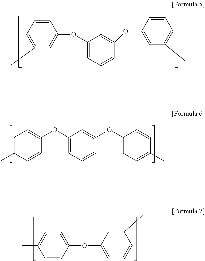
C1(OC2=CC(C)=CC=C2)=CC=CC(OC2=CC(C)=CC=C2)=C1.C1=C(C)C=CC(OC2=CC=CC(OC3=CC=C(C)C=C3)=C2)=C1.C1=C(C)C=CC(OC2=CC=CC(C)=C2)=C1
